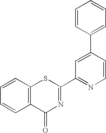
C1=CC(C2=CC(C3=NC(=O)C4=C(S3)C=CC=C4)=NC=C2)=CC=C1
